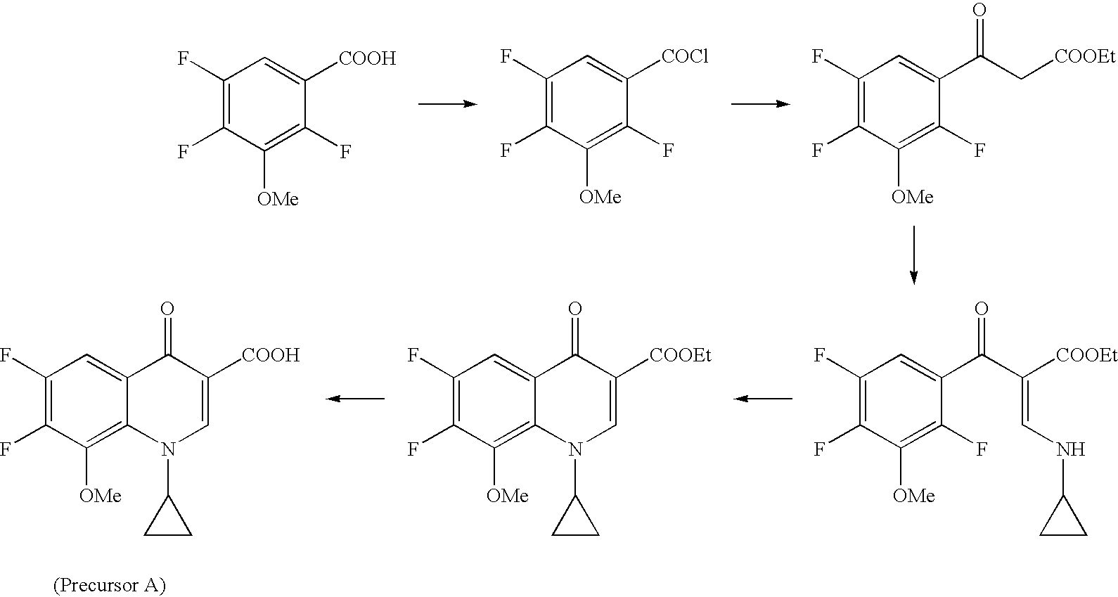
C1(F)=C(F)C([OMe])=C(F)C([COOH])=C1.C1(F)=C(F)C([OMe])=C(F)C([COCl])=C1.C1(F)=C(F)C([OMe])=C(F)C(C(C[COOEt])=O)=C1.C1(F)=C(F)C([OMe])=C(F)C(C(C([COOEt])=CNC2CC2)=O)=C1.C1(F)=C(F)C([OMe])=C2C(=C1)C(=O)C([COOEt])=CN2C1CC1.C1(F)=C(F)C([OMe])=C2C(=C1)C(=O)C([COOH])=CN2C1CC1
